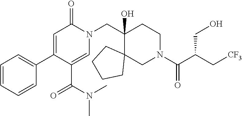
CN(C(C1=CN(CC2(O)C3(CN(C(=O)C(C[CF3])CO)CC2)CCCC3)C(=O)C=C1C1=CC=CC=C1)=O)C
